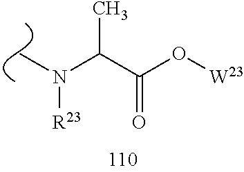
C(C(O[W23])=O)(N([R23])C)C
